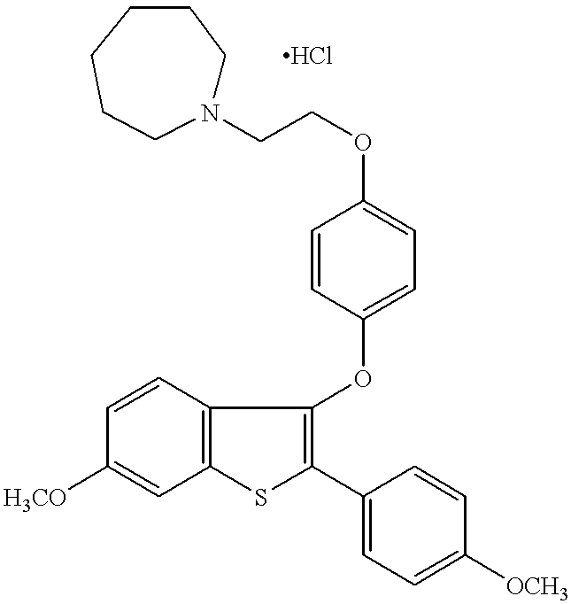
C1=CC2=C(C=C1[H3CO])SC(C1=CC=C([OCH3])C=C1)=C2OC1=CC=C(OCCN2CCCCCC2)C=C1
